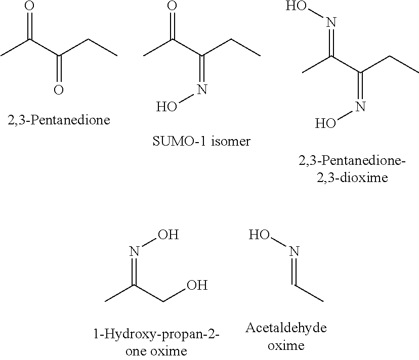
CC(C(CC)=NO)=O.CC(C(CC)=O)=O.CC(C(CC)=NO)=NO.CC(CO)=NO.C(C)=NO
